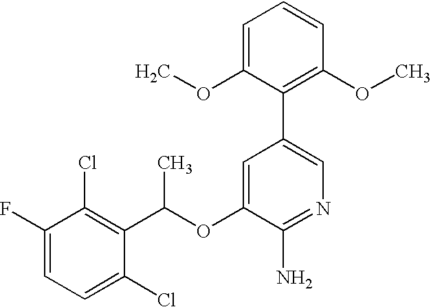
FC1=CC=C(Cl)C(C(OC2=CC(C3=C(OC)C=CC=C3OC)=CN=C2N)C)=C1Cl
